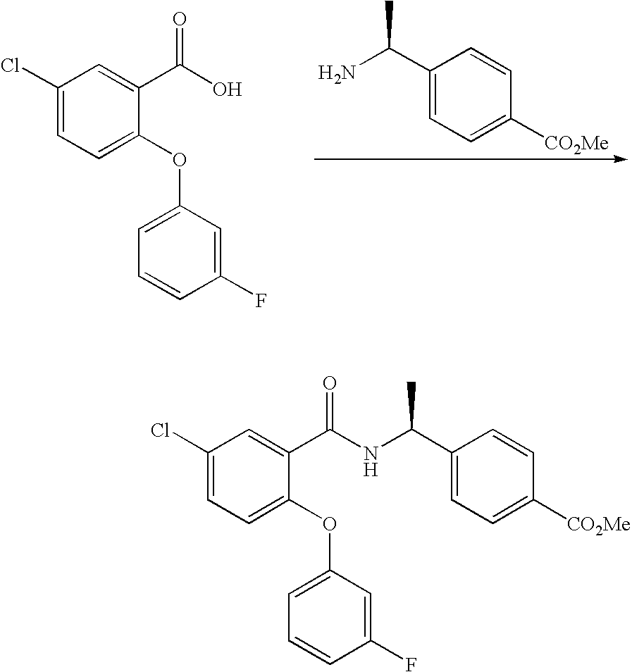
C1(C(N)C)=CC=C([CO2Me])C=C1.C1(Cl)=CC=C(OC2=CC=CC(F)=C2)C(C(O)=O)=C1.C1(Cl)=CC=C(OC2=CC=CC(F)=C2)C(C(NC(C2=CC=C([CO2Me])C=C2)C)=O)=C1
